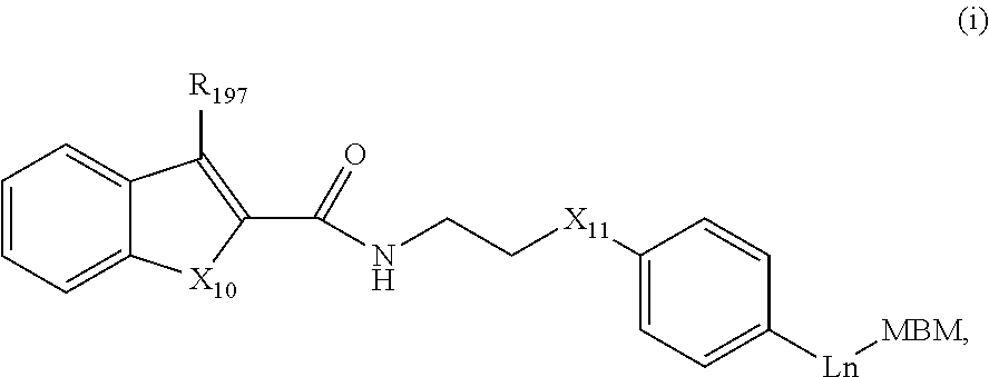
C1=CC=C2C(=C1)C([R197])=C(C(=O)NCC[X11]C1=CC=C([Ln][MBM])C=C1)[X10]2
